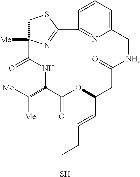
N1C(C([Me])[Me])C(=O)OC(C=CCCS)CC(=O)[NH]CC2=CC=CC(=N2)C2=NC([Me])(C1=O)CS2
